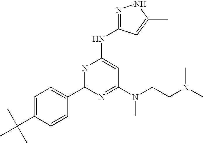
C1(C(C)(C)C)=CC=C(C2=NC(NC3=NNC(C)=C3)=CC(N(C)CCN(C)C)=N2)C=C1
